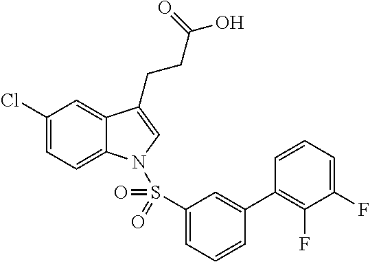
C1(Cl)=CC=C2C(=C1)C(CCC(O)=O)=CN2S(C1=CC=CC(C2=C(F)C(F)=CC=C2)=C1)(=O)=O
